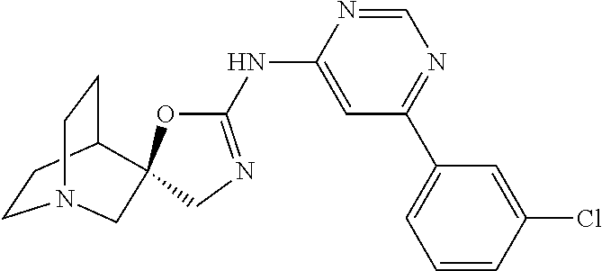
C1CC2CCN1CC21OC(NC2=CC(C3=CC=CC(Cl)=C3)=NC=N2)=NC1
